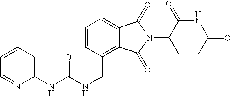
N(CC1=C2C(=CC=C1)C(=O)N(C1CCC(=O)NC1=O)C2=O)C(NC1=CC=CC=N1)=O
